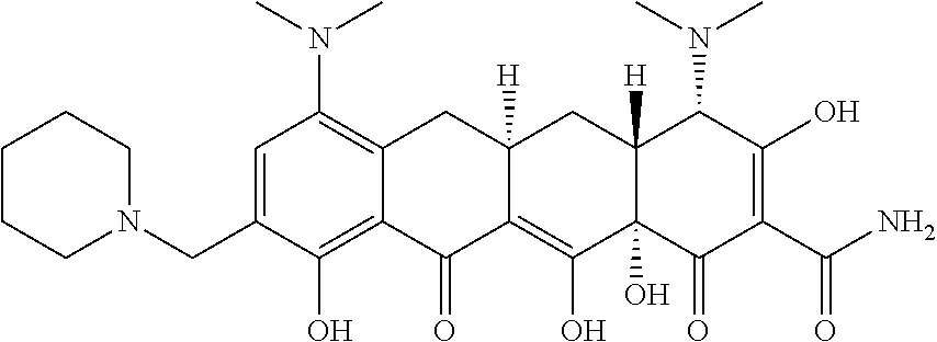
C1=C(CN2CCCCC2)C(O)=C2C(=C1N(C)C)CC1([H])C(=C(O)C3(O)C([H])(C1)C(N(C)C)C(O)=C(C(N)=O)C3=O)C2=O
